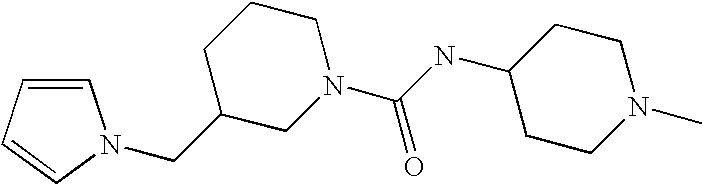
C1CC(NC(N2CCCC(CN3C=CC=C3)C2)=O)CCN1C
